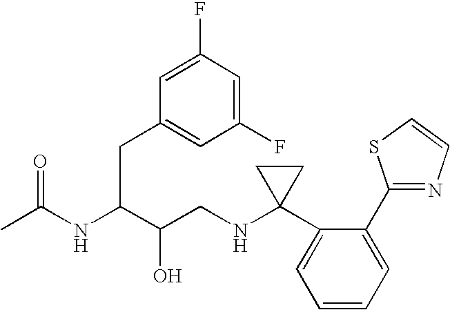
CC(NC(C(CNC1(C2=CC=CC=C2C2=NC=CS2)CC1)O)CC1=CC(F)=CC(F)=C1)=O
